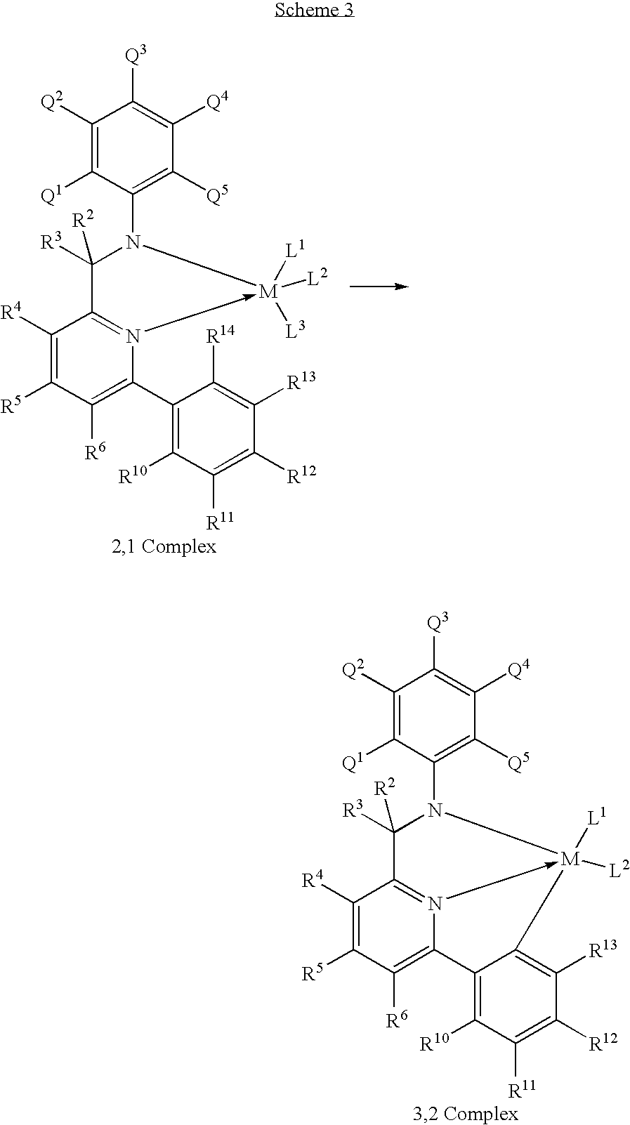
N1(C2=C([Q5])C([Q4])=C([Q3])C([Q2])=C2[Q1])[M]([L3])([L1])([L2])-N2=C(C1([R3])[R2])C([R4])=C([R5])C([R6])=C2C1=C([R10])C([R11])=C([R12])C([R13])=C1[R14].N1(C2=C([Q5])C([Q4])=C([Q3])C([Q2])=C2[Q1])[M]2([L1])([L2])-N3=C(C1([R3])[R2])C([R4])=C([R5])C([R6])=C3C1=C([R10])C([R11])=C([R12])C([R13])=C21
